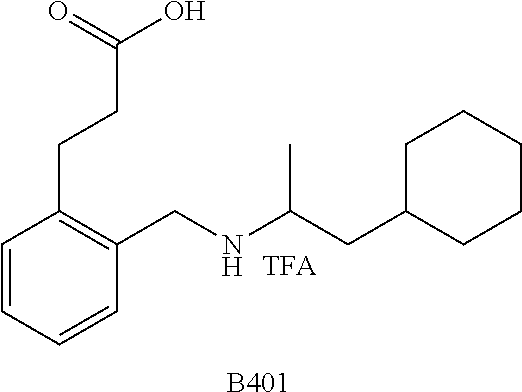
[B401].C1=CC=CC(CNC(CC2CCCCC2)C)=C1CCC(O)=O.[TFA]
